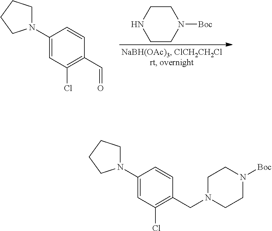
C1(N2CCCC2)=CC(Cl)=C(C=O)C=C1.C1CN([Boc])CCN1.C1(N2CCCC2)=CC(Cl)=C(CN2CCN([Boc])CC2)C=C1
